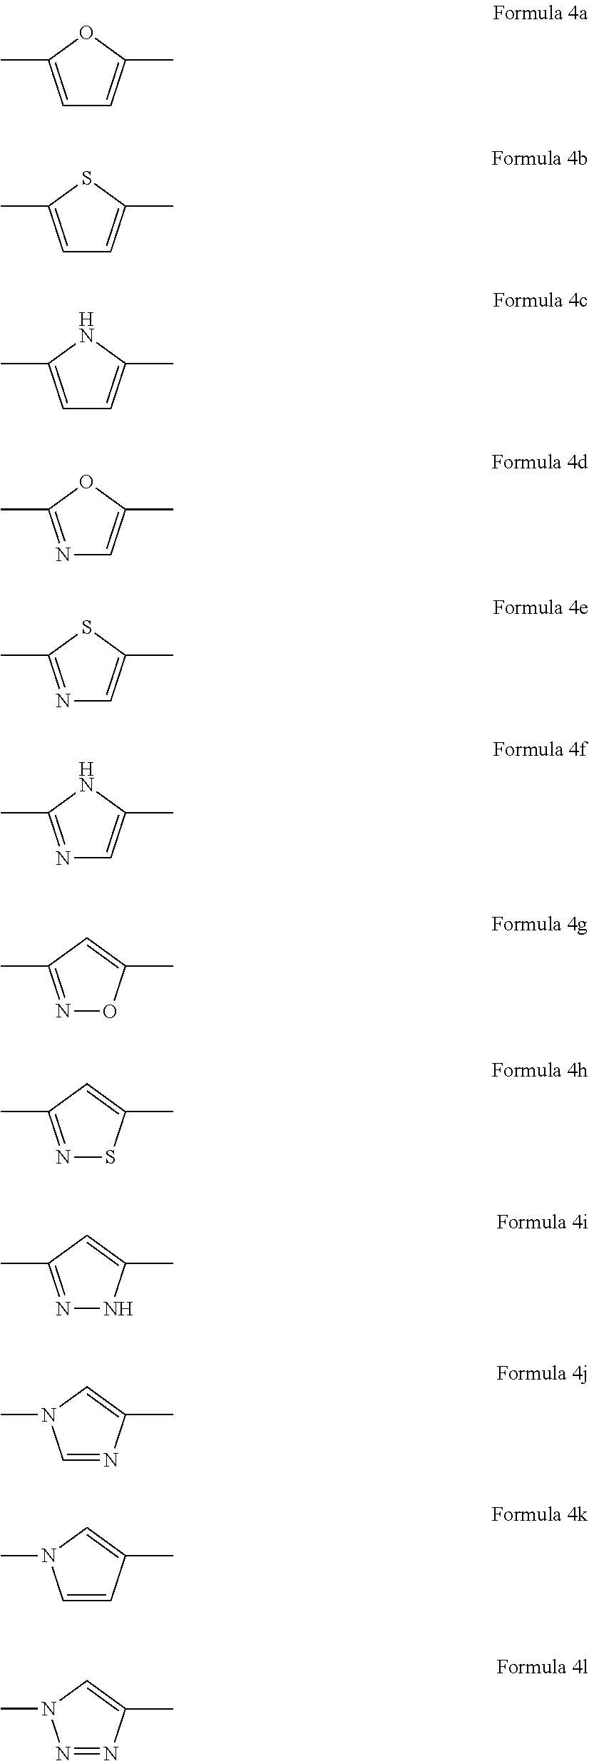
C1=C(C)OC(C)=C1.C1=C(C)SC(C)=C1.C1=C(C)NC(C)=C1.N1=C(C)OC(C)=C1.N1=C(C)SC(C)=C1.N1=C(C)NC(C)=C1.N1=C(C)C=C(C)O1.N1=C(C)C=C(C)S1.N1=C(C)C=C(C)N1.C1=NC(C)=CN1C.C1=CC(C)=CN1C.N1=NC(C)=CN1C
